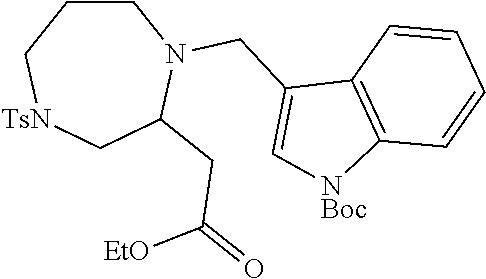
C1CC[TsN]CC(CC([EtO])=O)N1CC1=C[NBoc]C2=C1C=CC=C2
